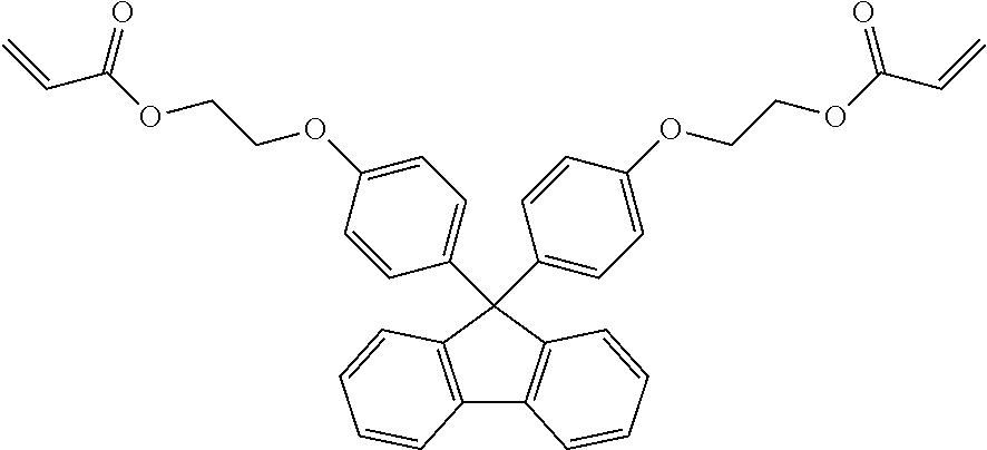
C12=C(C(C3=CC=C(OCCOC(C=C)=O)C=C3)(C3=CC=C(OCCOC(C=C)=O)C=C3)C3=C1C=CC=C3)C=CC=C2
